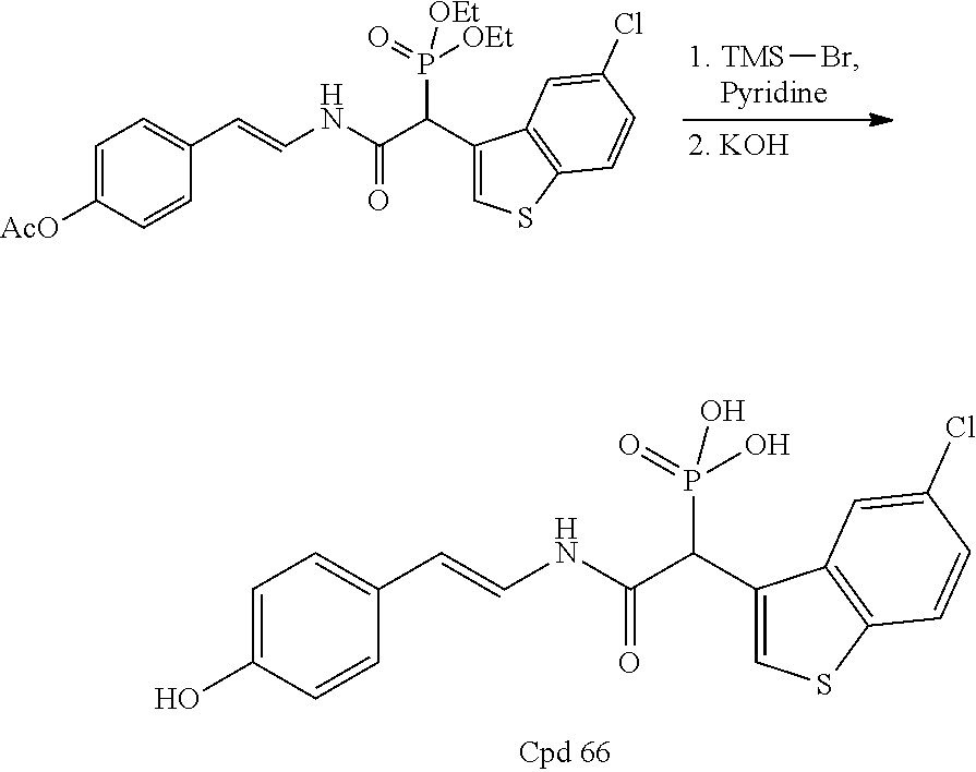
C1=C(O)C=CC(C=CNC(C(C2=CSC3=C2C=C(Cl)C=C3)P(O)(=O)O)=O)=C1.[TMS]Br.C1=C([AcO])C=CC(C=CNC(C(C2=CSC3=C2C=C(Cl)C=C3)P([OEt])(=O)[OEt])=O)=C1
